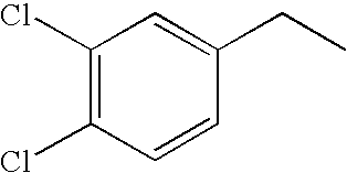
C1(Cl)=C(Cl)C=CC(CC)=C1
